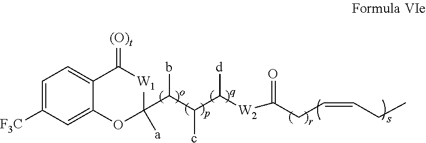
C1=C([F3C])C=C2C(=C1)C(=[(O)t])[W1]C(C(C(c)C([d])[W2]C(=O)CC=CCC)b)([a])O2
